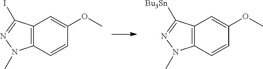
IC1=NN(C)C2=C1C=C(OC)C=C2.[Bu3Sn]C1=NN(C)C2=C1C=C(OC)C=C2
